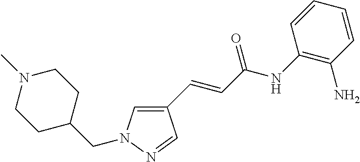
C1(C=CC(NC2=C(N)C=CC=C2)=O)=CN(CC2CCN(C)CC2)N=C1
